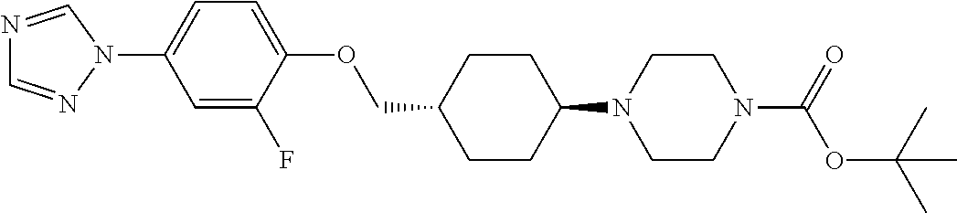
C1CC(N2CCN(C(OC(C)(C)C)=O)CC2)CCC1COC1=CC=C(N2C=NC=N2)C=C1F
